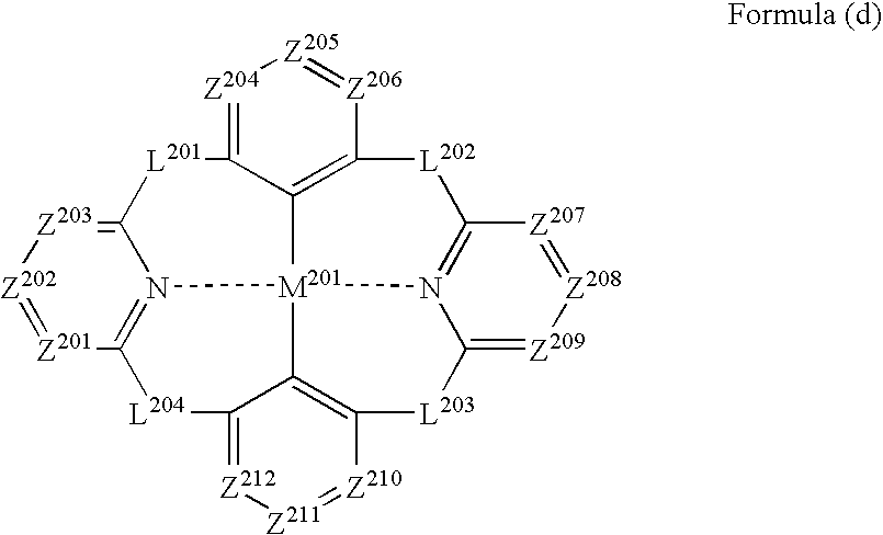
[Z204]1=C2C3=C([Z206]=[Z205]1)[L202]C1=N4[M201]35N3=C([Z201]=[Z202][Z203]=C3[L201]2)[L204]C2=[Z212][Z211]=[Z210]C(=C52)[L203]C4=[Z209][Z208]=[Z207]1
